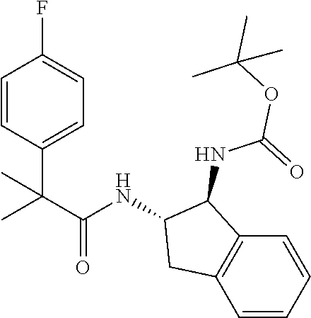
C1=CC(C(C(=O)NC2CC3=C(C2NC(=O)OC(C)(C)C)C=CC=C3)(C)C)=CC=C1F
